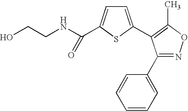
C1(C2=CC=CC=C2)=NOC(C)=C1C1=CC=C(C(NCCO)=O)S1
